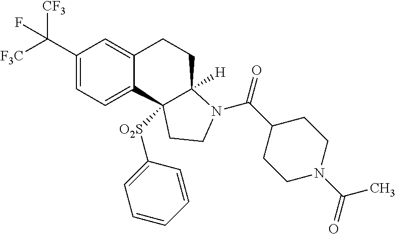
C1(C([F3C])([CF3])F)=CC=C2C(=C1)CCC1([H])C2([O2S]C2=CC=CC=C2)CCN1C(C1CCN(C(=O)C)CC1)=O
